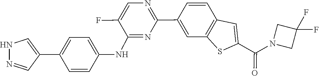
C1(F)(F)CN(C(C2=CC3=C(C=C(C4=NC=C(F)C(NC5=CC=C(C6=CNN=C6)C=C5)=N4)C=C3)S2)=O)C1
